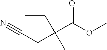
C(OC)(=O)C(C)(CC)CC#N
